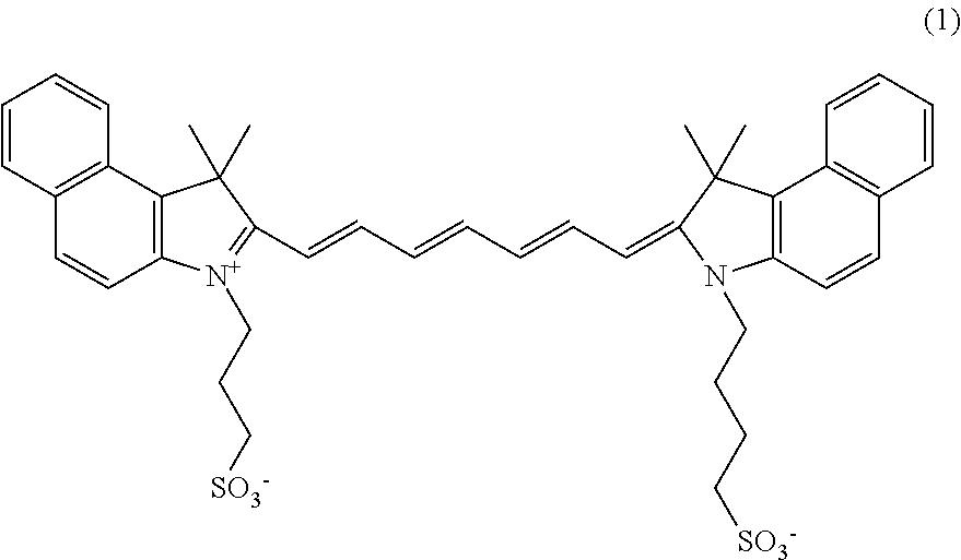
C12=C([N+](CCC[SO3-])=C(C=CC=CC=CC=C3N(CCCC[SO3-])C4=C(C3(C)C)C3=C(C=C4)C=CC=C3)C1(C)C)C=CC1=C2C=CC=C1
